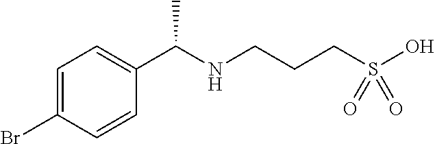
C1=C(Br)C=CC(C(NCCCS(O)(=O)=O)C)=C1
